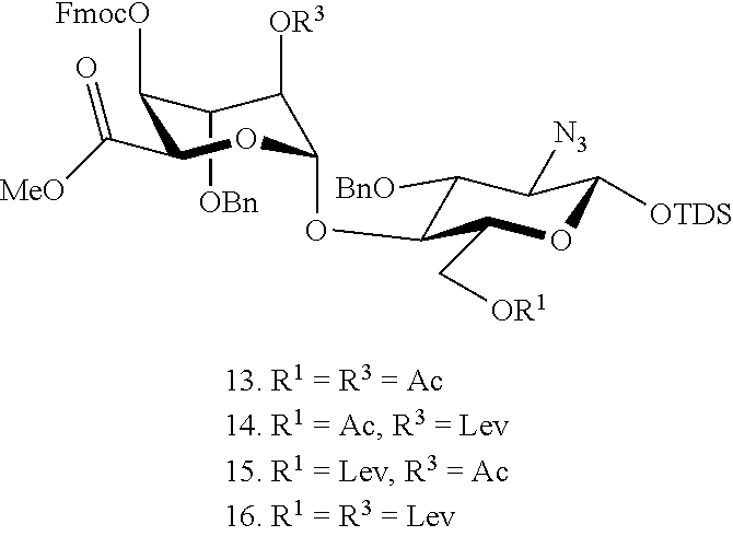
C1([OBn])C([FmocO])C(C([MeO])=O)OC(OC2C(C[OR1])OC([OTDS])C([N3])C2[BnO])C1[OR3]
